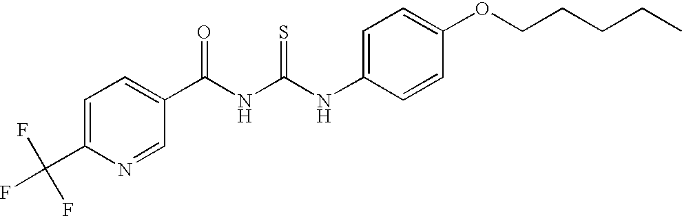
C1(C(NC(NC2=CC=C(OCCCCC)C=C2)=S)=O)=CC=C(C(F)(F)F)N=C1
